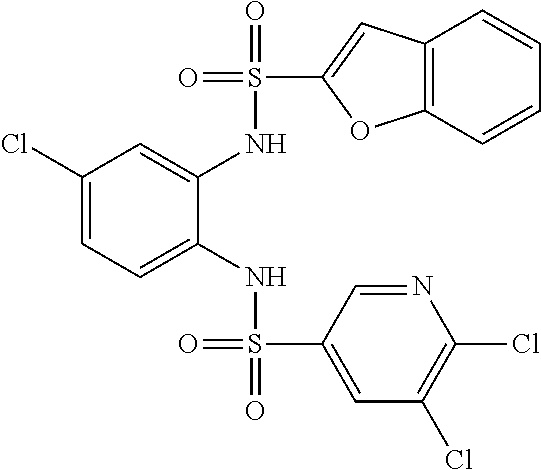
C1=NC(Cl)=C(Cl)C=C1S(=O)(NC1=CC=C(Cl)C=C1NS(=O)(=O)C1=CC2=C(C=CC=C2)O1)=O
